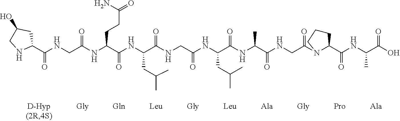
C1(C(NCC(NC(C(NC(C(NCC(NC(C(NC(C(NCC(=O)N2CCCC2C(NC(C(O)=O)C)=O)=O)C)=O)CC(C)C)=O)=O)CC(C)C)=O)CCC(N)=O)=O)=O)CC(O)CN1
